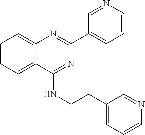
C1(C2=CC=CN=C2)=NC2=CC=CC=C2C(NCCC2=CC=CN=C2)=N1
